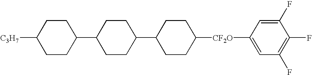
C1(C2CCC(C3CCC([CF2O]C4=CC(F)=C(F)C(F)=C4)CC3)CC2)CCC([C3H7])CC1
